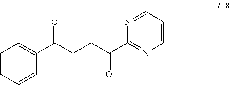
C1=CC=CC(C(CCC(C2=NC=CC=N2)=O)=O)=C1
